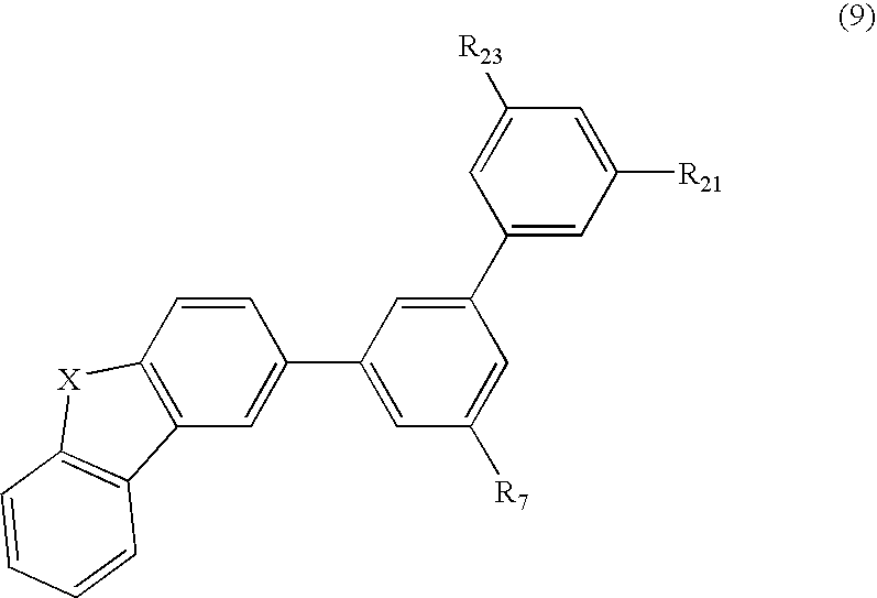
C1=CC2=C(C=C1C1=CC([R7])=CC(C3=CC([R21])=CC([R23])=C3)=C1)C1=C([X]2)C=CC=C1
